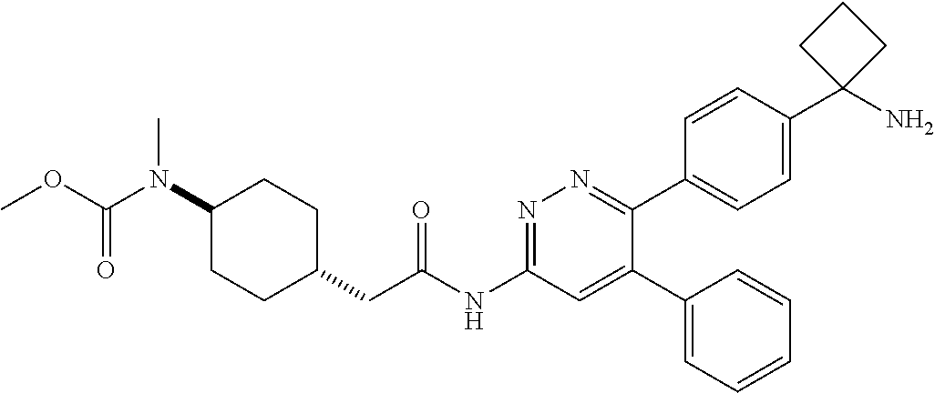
C1(N(C)C(=O)OC)CCC(CC(NC2=NN=C(C3=CC=C(C4(N)CCC4)C=C3)C(C3=CC=CC=C3)=C2)=O)CC1
